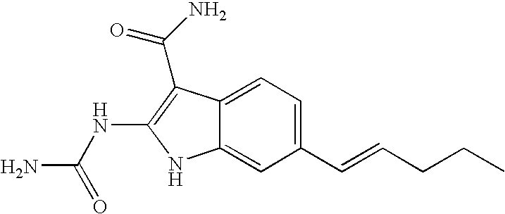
C1(C=CCCC)=CC=C2C(=C1)NC(NC(N)=O)=C2C(=O)N
